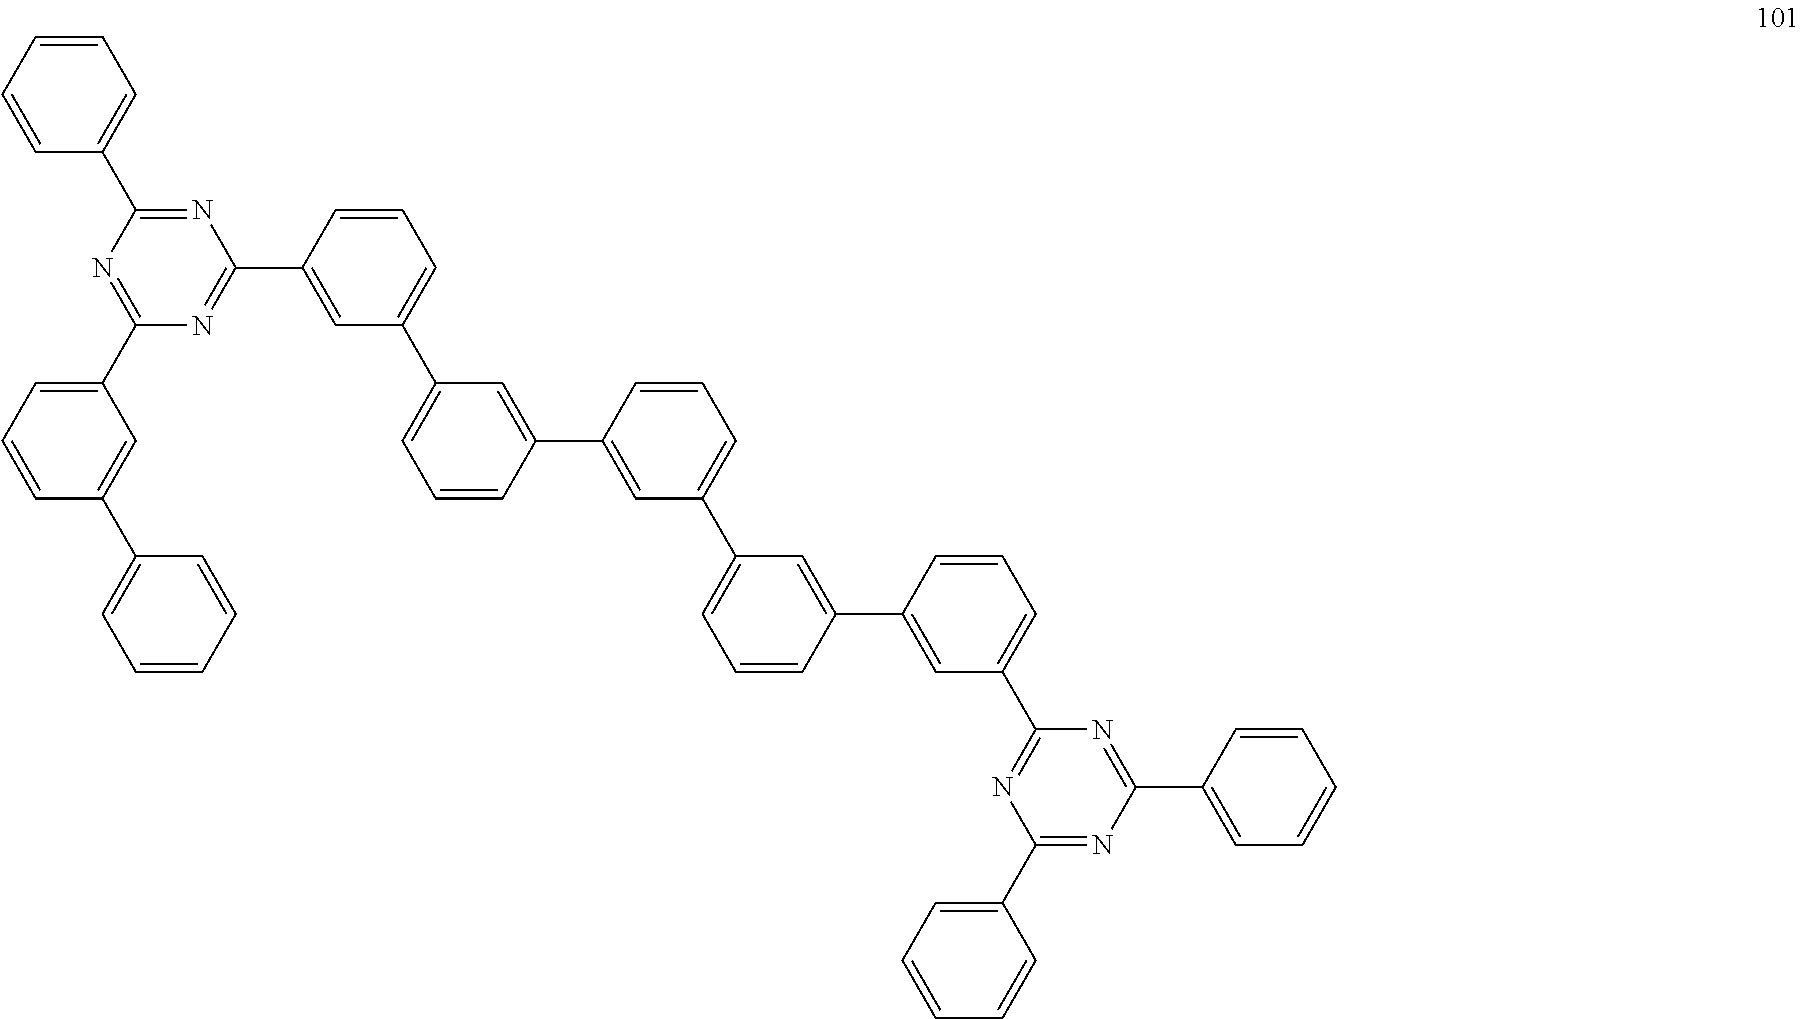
C1=CC(C2=NC(C3=CC(C4=CC=CC(C5=CC(C6=CC=CC(C7=CC(C8=NC(C9=CC=CC=C9)=NC(C9=CC=CC=C9)=N8)=CC=C7)=C6)=CC=C5)=C4)=CC=C3)=NC(C3=CC=CC(C4=CC=CC=C4)=C3)=N2)=CC=C1
